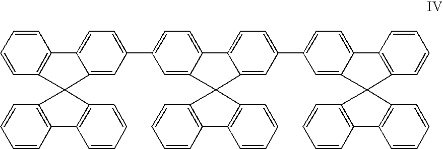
C1=CC2=C(C=C1)C1=CC=C(C3=CC=C4C5=CC=C(C6=CC=C7C8=C(C=CC=C8)C8(C7=C6)C6=C(C=CC=C6)C6=C8C=CC=C6)C=C5C5(C4=C3)C3=C(C=CC=C3)C3=C5C=CC=C3)C=C1C21C2=C(C=CC=C2)C2=C1C=CC=C2
